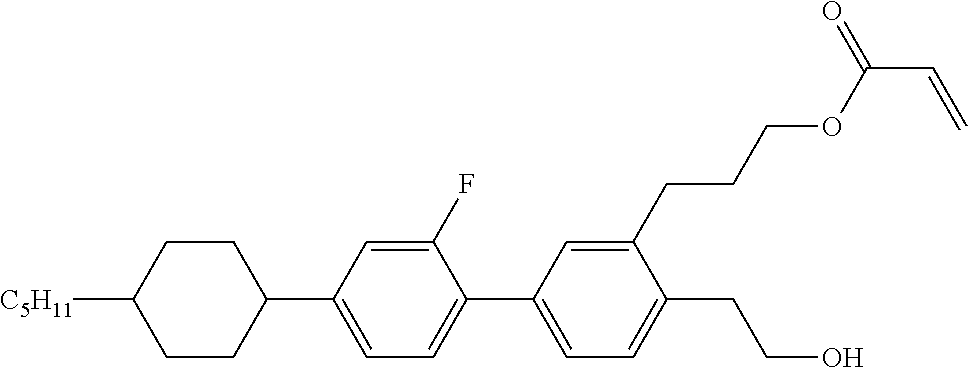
C1CC([C5H11])CCC1C1=CC=C(C2=CC=C(CCO)C(CCCOC(=O)C=C)=C2)C(F)=C1
